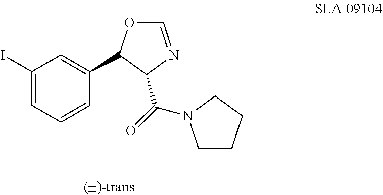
C1(I)=CC=CC(C2OC=NC2C(=O)N2CCCC2)=C1
